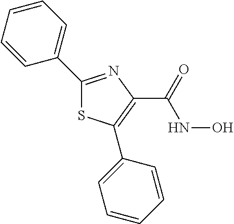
C1=CC=CC(C2=NC(C(=O)NO)=C(C3=CC=CC=C3)S2)=C1
